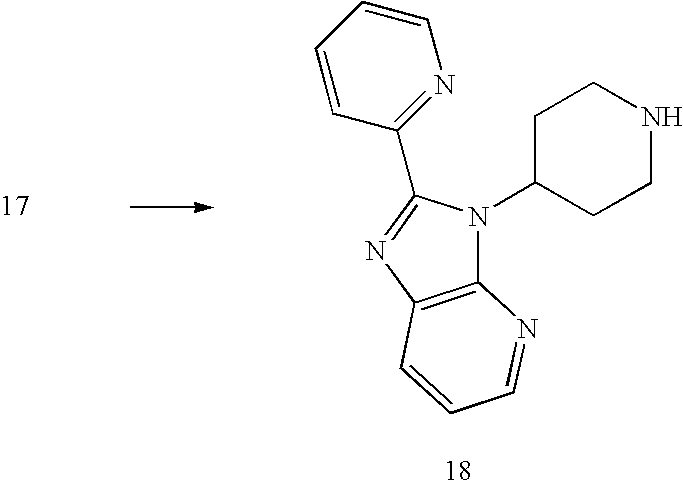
C12=C(N=C(C3=NC=CC=C3)N1C1CCNCC1)C=CC=N2
